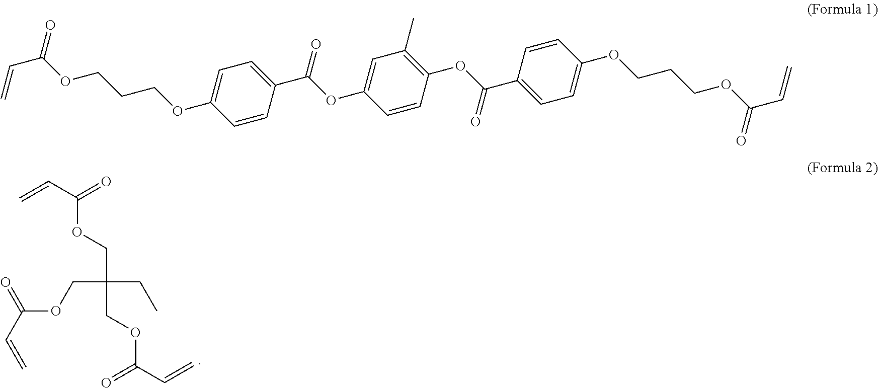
C1=CC(C(OC2=CC(C)=C(OC(C3=CC=C(OCCCOC(C=C)=O)C=C3)=O)C=C2)=O)=CC=C1OCCCOC(C=C)=O.C(C(COC(C=C)=O)(CC)COC(C=C)=O)OC(C=C)=O
